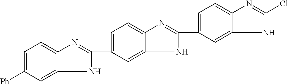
C1=C(C2=NC3=CC=C([Ph])C=C3N2)C=C2C(=C1)N=C(C1=CC=C3C(=C1)NC(Cl)=N3)N2
